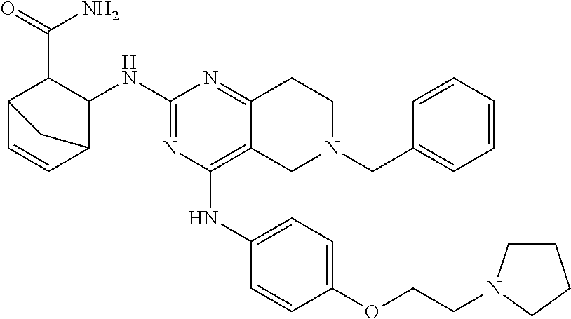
C1=CC=CC=C1CN1CCC2=NC(NC3C(C(N)=O)C4C=CC3C4)=NC(NC3=CC=C(OCCN4CCCC4)C=C3)=C2C1
